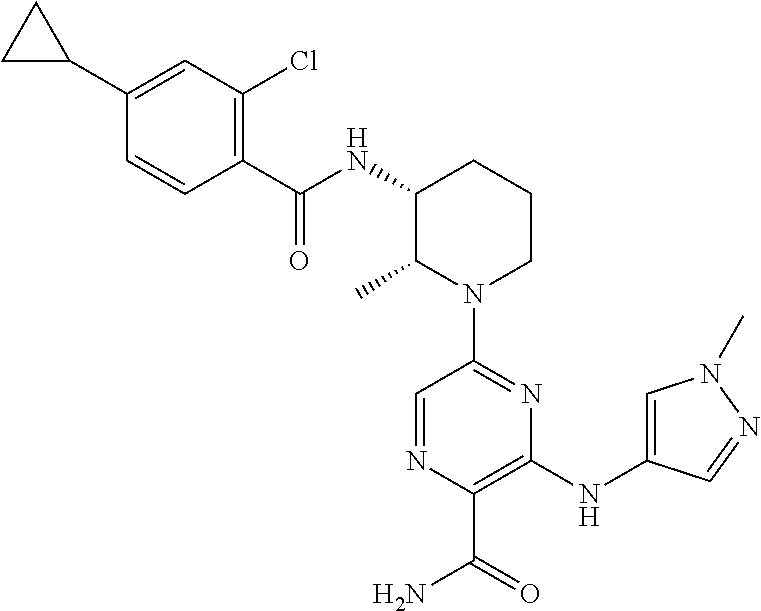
C1(C(=O)NC2C(C)N(C3=NC(NC4=CN(C)N=C4)=C(C(N)=O)N=C3)CCC2)=C(Cl)C=C(C2CC2)C=C1
